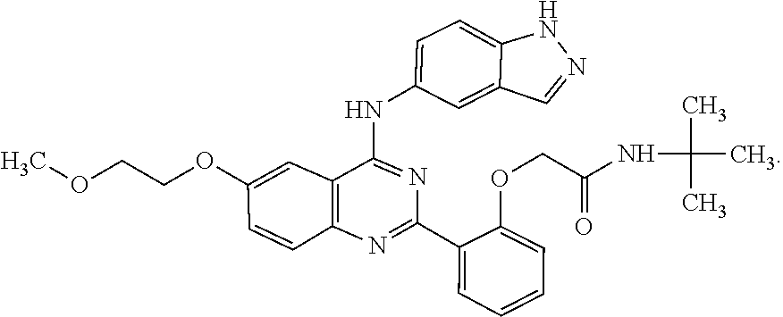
C12=CC(NC3=NC(C4=CC=CC=C4OCC(NC(C)(C)C)=O)=NC4=C3C=C(OCCOC)C=C4)=CC=C1NN=C2
